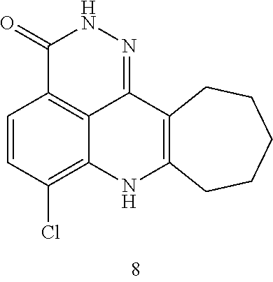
C1(=O)C2=C3C(=NN1)C1=C(NC3=C(Cl)C=C2)CCCCC1
